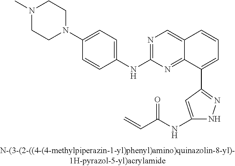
N1(C2=CC=C(NC3=NC=C4C(=N3)C(C3=NNC(NC(C=C)=O)=C3)=CC=C4)C=C2)CCN(C)CC1
